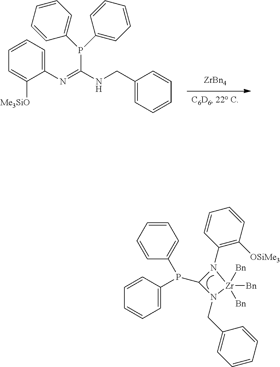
P(C1N(C2=C([OSiMe3])C=CC=C2)[Zr]([Bn])([Bn])([Bn])N1CC1=CC=CC=C1)(C1=CC=CC=C1)C1=CC=CC=C1.[ZrBn4].C1(N=C(NCC2=CC=CC=C2)P(C2=CC=CC=C2)C2=CC=CC=C2)=CC=CC=C1[Me3SiO]
